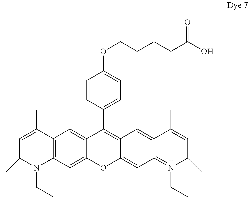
C1=CC(C2=C3C(=CC4=N(CC)C(C)(C)C=C(C)C4=C3)OC3=CC4=C(C=C23)C(C)=CC(C)(C)N4CC)=CC=C1OCCCCC(O)=O
